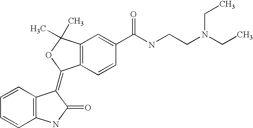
C12=C(C=CC(C(NCCN(CC)CC)=O)=C1)C(=C1C3=C(C=CC=C3)NC1=O)OC2(C)C
